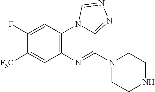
C12=C(C=C(F)C([F3C])=C1)N1C(=NN=C1)C(N1CCNCC1)=N2
